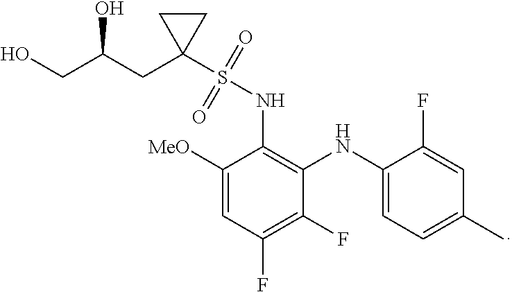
C1([MeO])=CC(F)=C(F)C(NC2=CC=C(C)C=C2F)=C1NS(=O)(=O)C1(CC(CO)O)CC1
